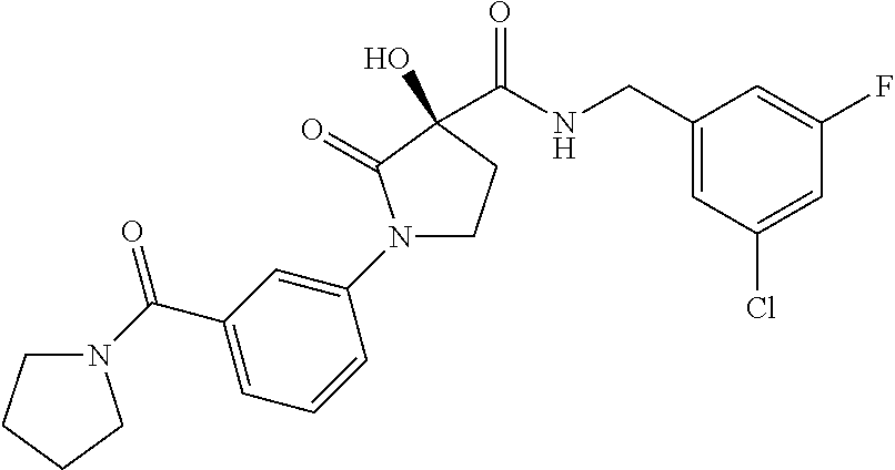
C1(N2CCC(O)(C(=O)NCC3=CC(Cl)=CC(F)=C3)C2=O)=CC(C(N2CCCC2)=O)=CC=C1
